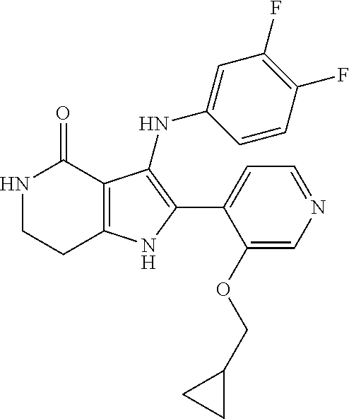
C12=C(NC(C3=CC=NC=C3OCC3CC3)=C1NC1=CC(F)=C(F)C=C1)CCNC2=O
